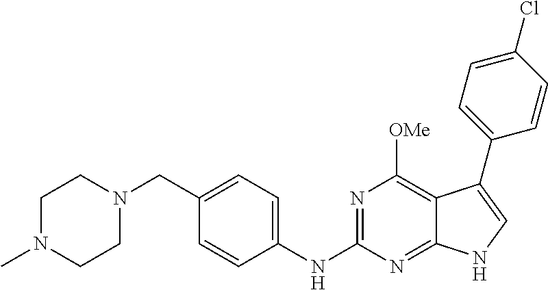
C1N(C)CCN(CC2=CC=C(NC3=NC([OMe])=C4C(=N3)NC=C4C3=CC=C(Cl)C=C3)C=C2)C1
